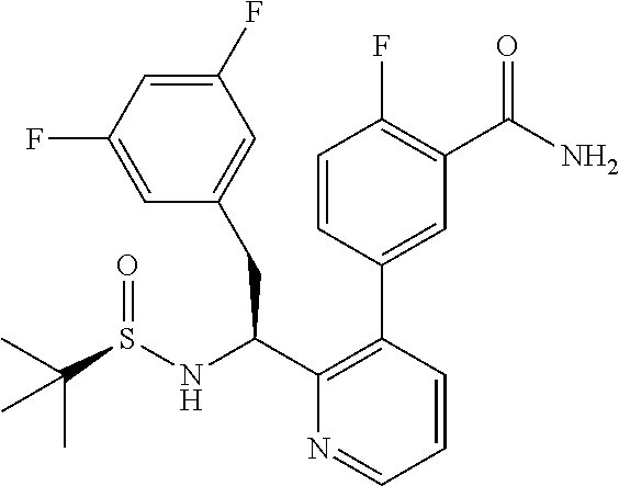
C1(C2=C(C(NS(C(C)(C)C)=O)CC3=CC(F)=CC(F)=C3)N=CC=C2)=CC(C(N)=O)=C(F)C=C1
